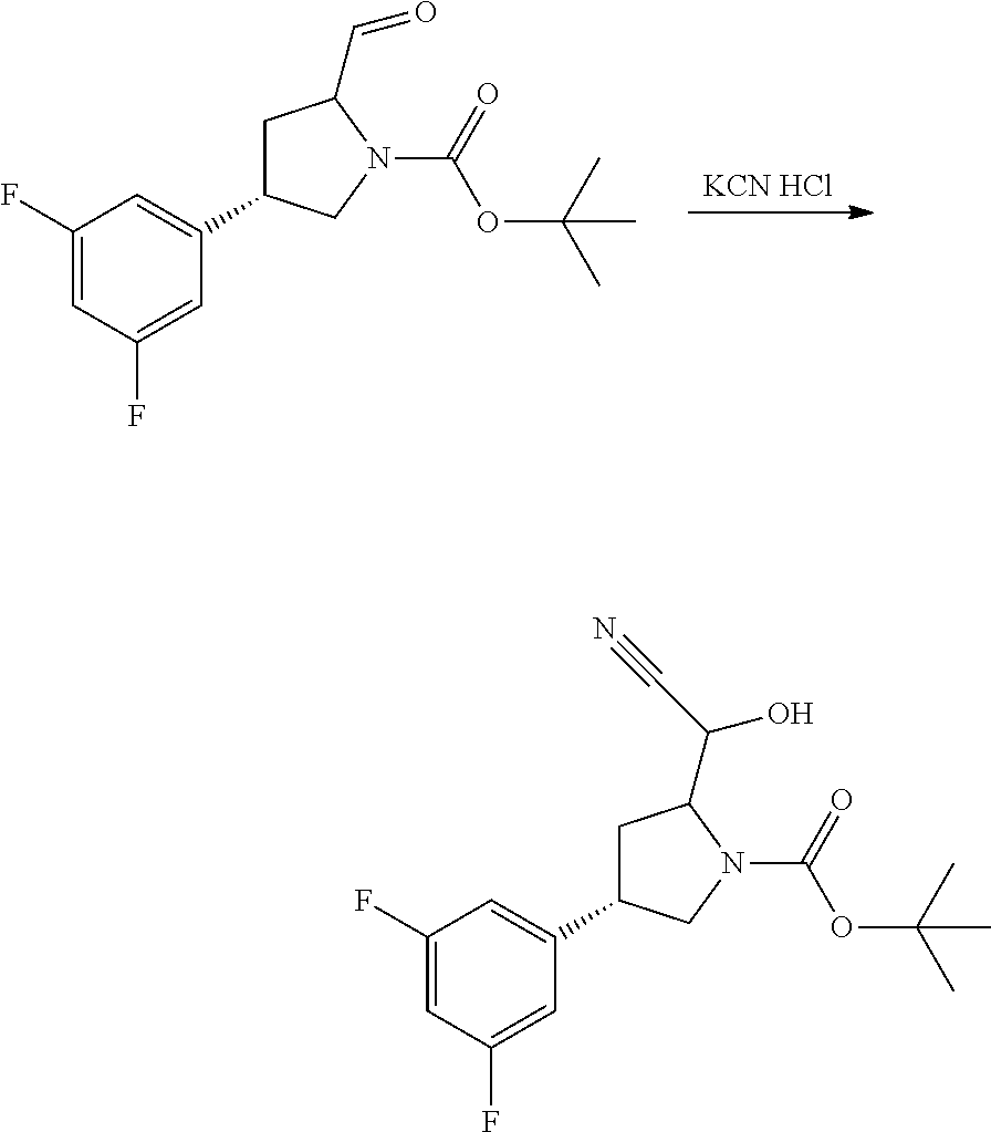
[KCN HCl].C1(F)=CC(F)=CC(C2CC(C=O)N(C(=O)OC(C)(C)C)C2)=C1.C1(F)=CC(F)=CC(C2CC(C(C#N)O)N(C(=O)OC(C)(C)C)C2)=C1
